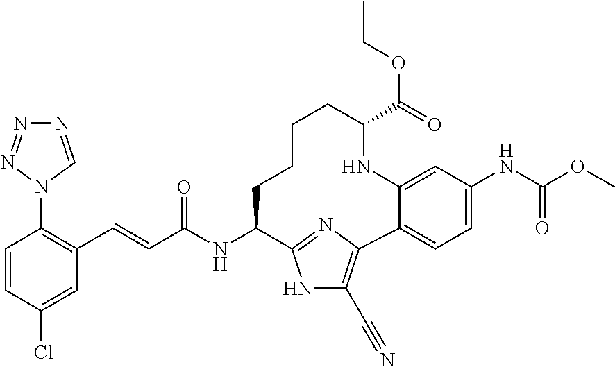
N1=CN(C2=C(C=CC(NC3CCCCC(C(=O)OCC)NC4=CC(NC(OC)=O)=CC=C4C4=C(C#N)NC3=N4)=O)C=C(Cl)C=C2)N=N1
